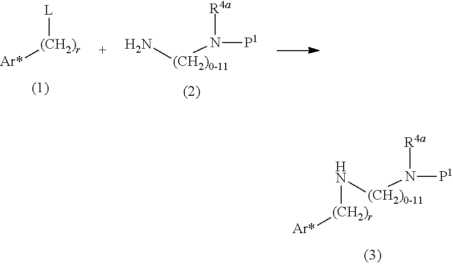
[Ar*][(CH2)r][L].N[(CH2)0-11]N([P1])[R4a].N([(CH2)0-11]N([P1])[R4a])[(CH2)r][Ar*]
